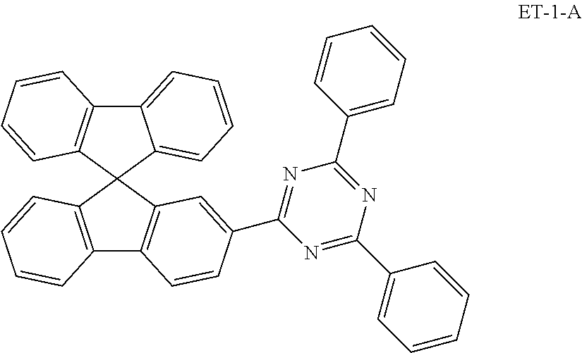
C12=C(C=CC=C1)C1(C3=C2C=CC(C2=NC(C4=CC=CC=C4)=NC(C4=CC=CC=C4)=N2)=C3)C2=CC=CC=C2C2=C1C=CC=C2
